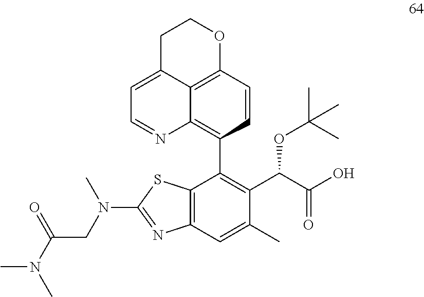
C12=C(C=C(C)C(C(C(O)=O)OC(C)(C)C)=C1C1=C3C4=C(C=C1)OCCC4=CC=N3)N=C(N(CC(N(C)C)=O)C)S2
